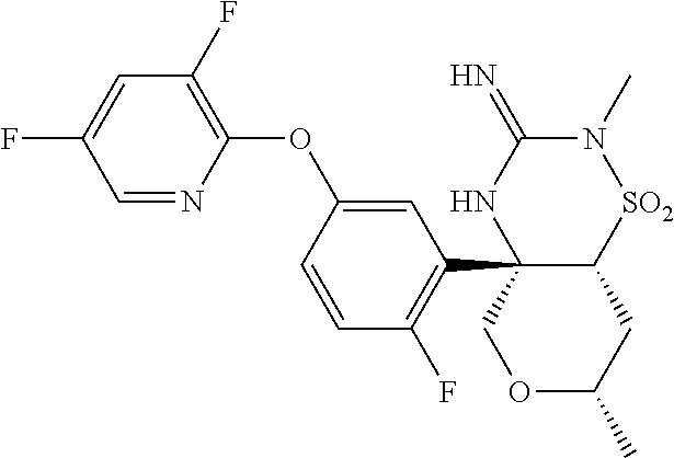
C1=NC(OC2=CC(C34C([SO2]N(C)C(=N)N3)CC(C)OC4)=C(F)C=C2)=C(F)C=C1F
